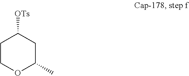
C1COC(C)CC1[OTs]
